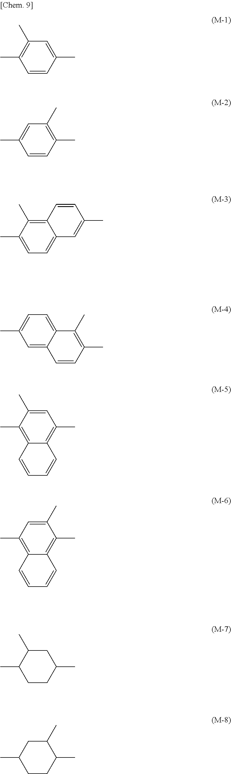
C1=C(C)C=CC(C)=C1C.C1(C)=C(C)C=CC(C)=C1.C12=C(C)C(C)=CC=C1C=C(C)C=C2.C1=C2C(=CC(C)=C1)C=CC(C)=C2C.C1=C(C)C(C)=C2C(=C1C)C=CC=C2.C1(C)=CC(C)=C2C(=C1C)C=CC=C2.C1C(C)C(C)CCC1C.C1(C)CC(C)CCC1C
